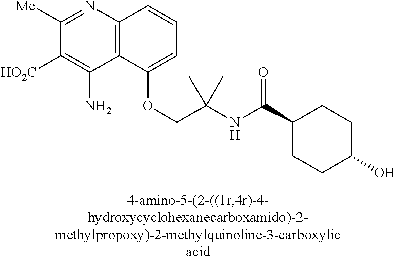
C1([Me])=NC2=C(C(N)=C1[HO2C])C(OCC(NC(C1CCC(O)CC1)=O)(C)C)=CC=C2
